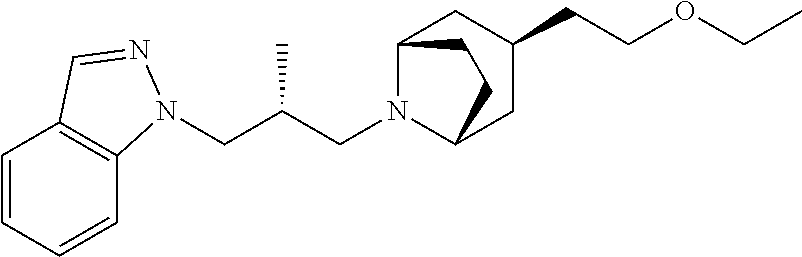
C(C(CN1C2CC(CCOCC)CC1CC2)C)N1C2=C(C=CC=C2)C=N1
